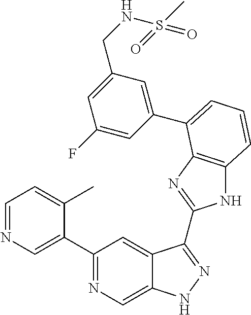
C1=NC=C(C2=NC=C3C(=C2)C(C2=NC4=C(N2)C=CC=C4C2=CC(CNS(C)(=O)=O)=CC(F)=C2)=NN3)C(C)=C1
